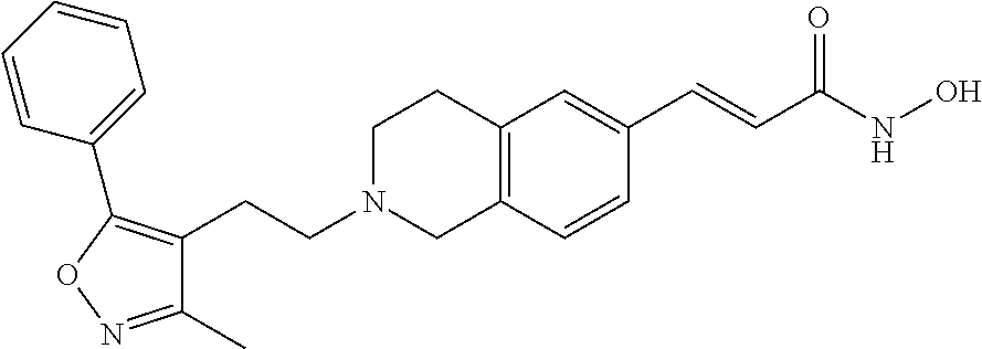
C12=C(C=CC(C=CC(NO)=O)=C1)CN(CCC1=C(C3=CC=CC=C3)ON=C1C)CC2
